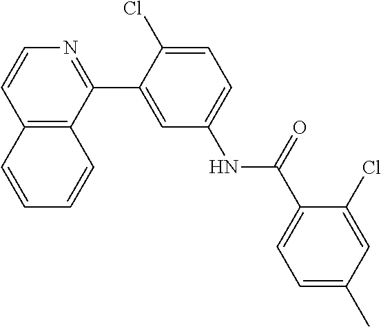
C12=C(C(C3=CC(NC(C4=CC=C(C)C=C4Cl)=O)=CC=C3Cl)=NC=C1)C=CC=C2
